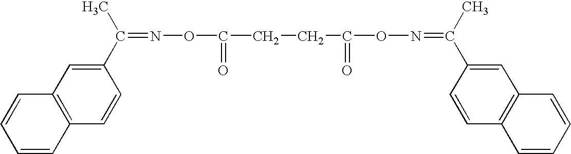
C1(C(C)=NOC(CCC(ON=C(C2=CC3=C(C=C2)C=CC=C3)C)=O)=O)=CC2=C(C=C1)C=CC=C2
